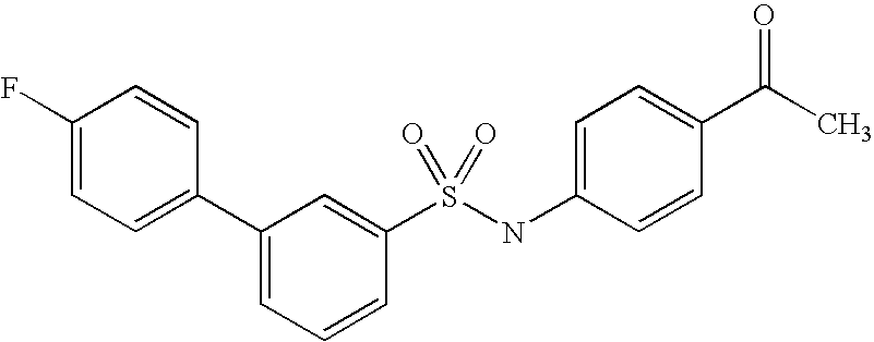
C1(F)=CC=C(C2=CC=CC(S(NC3=CC=C(C(C)=O)C=C3)(=O)=O)=C2)C=C1
